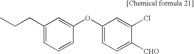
C1(CCC)=CC=CC(OC2=CC=C([CHO])C(Cl)=C2)=C1
